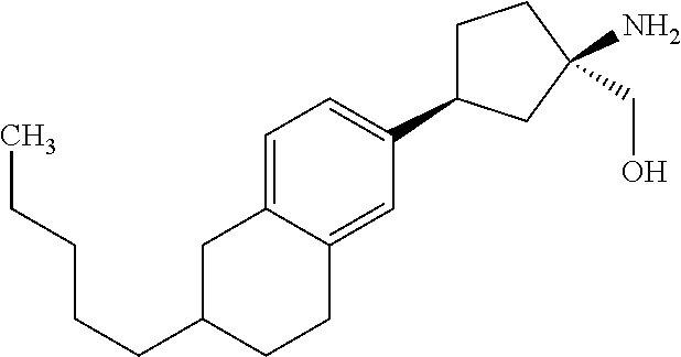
C1=C2C(=CC(C3CCC(N)(CO)C3)=C1)CCC(CCCCC)C2
